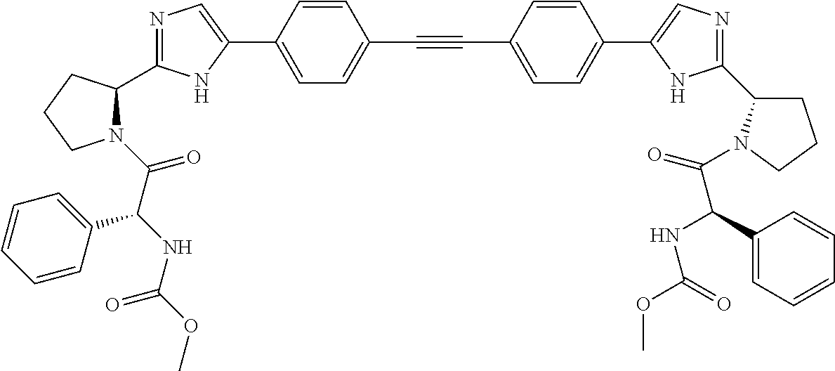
N1=C(C2N(C(C(NC(OC)=O)C3=CC=CC=C3)=O)CCC2)NC(C2=CC=C(C#CC3=CC=C(C4=CN=C(C5CCCN5C(=O)C(C5=CC=CC=C5)NC(OC)=O)N4)C=C3)C=C2)=C1
